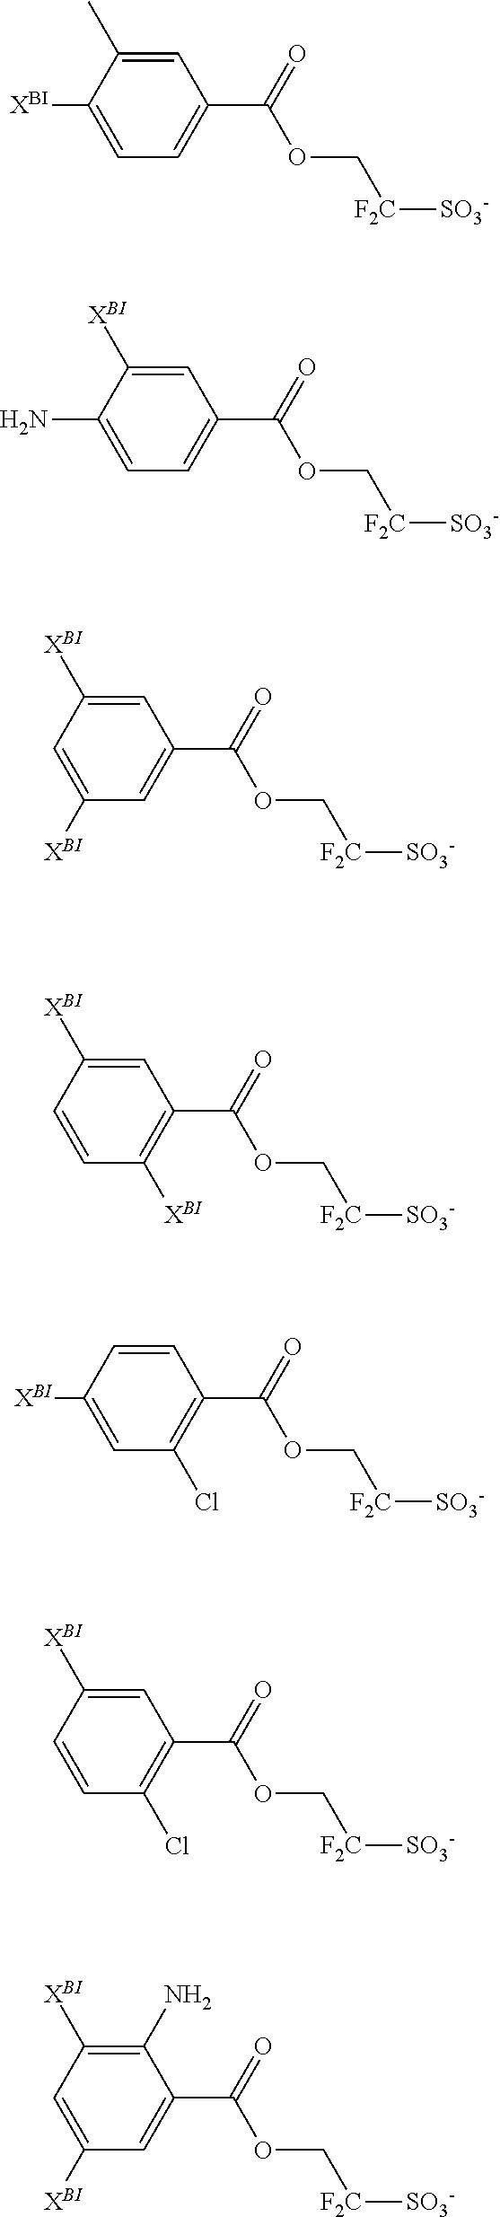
C1([XBI])=CC=C(C(=O)OC[F2C][SO3-])C=C1C.C1(N)=CC=C(C(=O)OC[F2C][SO3-])C=C1[XBI].C1=C([XBI])C=C(C(=O)OC[F2C][SO3-])C=C1[XBI].C1=CC([XBI])=C(C(=O)OC[F2C][SO3-])C=C1[XBI].C1([XBI])=CC(Cl)=C(C(=O)OC[F2C][SO3-])C=C1.C1=CC(Cl)=C(C(=O)OC[F2C][SO3-])C=C1[XBI].C1=C([XBI])C=C(C(=O)OC[F2C][SO3-])C(N)=C1[XBI]
